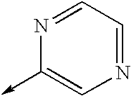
N1=CC=NC(->C)=C1
